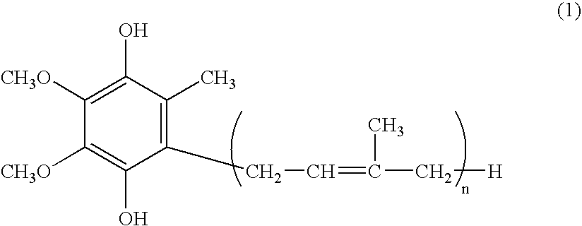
C1([CH3O])=C(O)C(CC=C(C)C[H])=C(C)C(O)=C1[CH3O]
